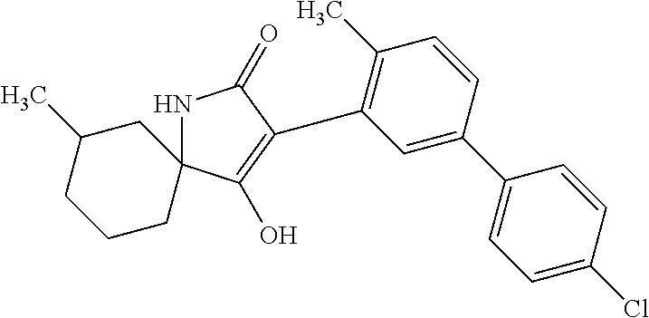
N1C2(C(O)=C(C3=C(C)C=CC(C4=CC=C(Cl)C=C4)=C3)C1=O)CC(C)CCC2
